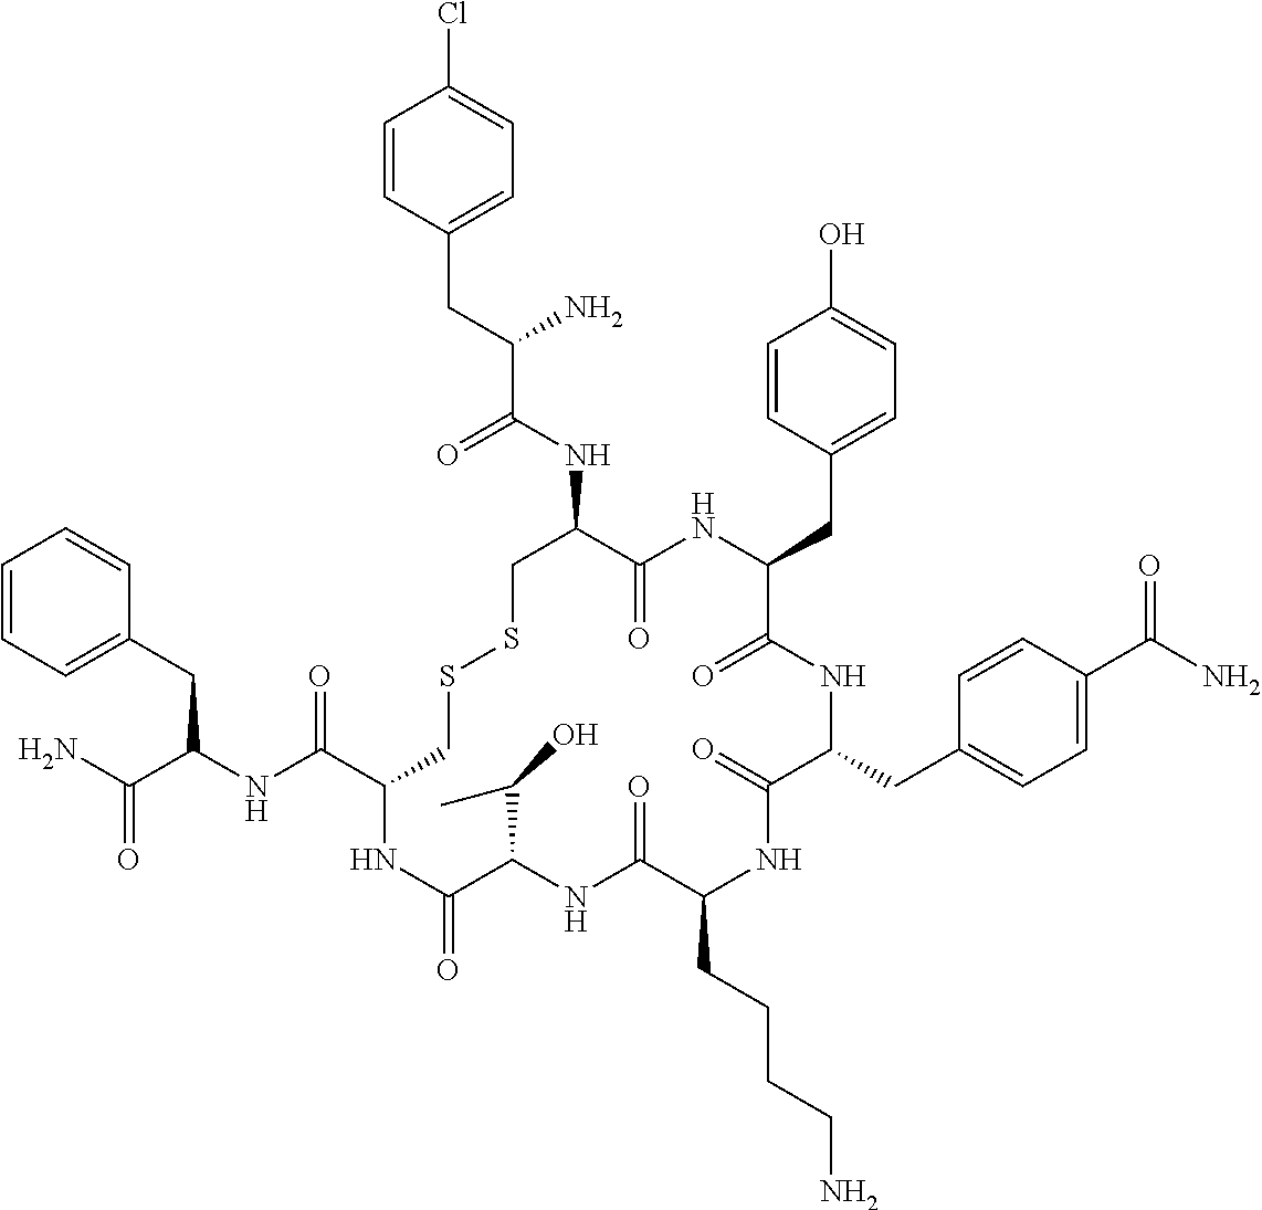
C1=CC(CC(NC(C2CSSCC(NC(C(CC3=CC=C(Cl)C=C3)N)=O)C(=O)NC(CC3=CC=C(O)C=C3)C(=O)NC(CC3=CC=C(C(N)=O)C=C3)C(=O)NC(CCCCN)C(=O)NC(C(C)O)C(=O)N2)=O)C(N)=O)=CC=C1
